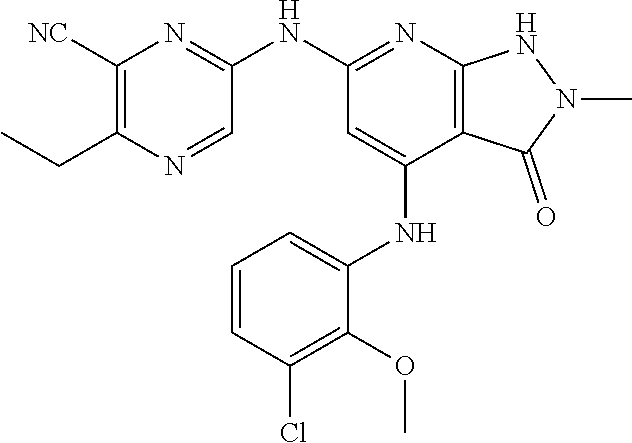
C1(NC2=NC3=C(C(NC4=CC=CC(Cl)=C4OC)=C2)C(=O)N(C)N3)=NC([NC])=C(CC)N=C1
